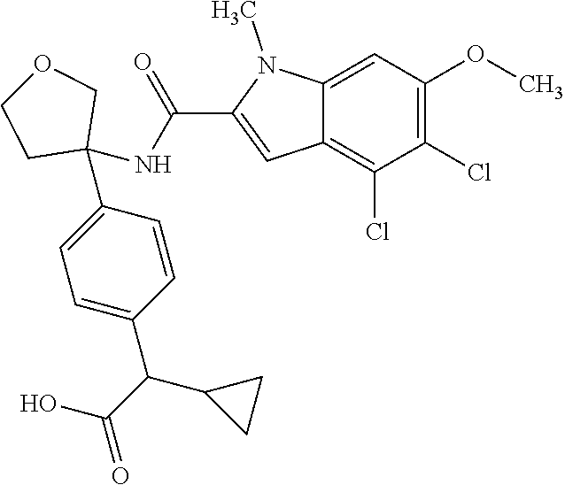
C1(Cl)=C(OC)C=C2C(=C1Cl)C=C(C(NC1(C3=CC=C(C(C(O)=O)C4CC4)C=C3)COCC1)=O)N2C
